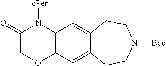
C12=C(C=C3C(=C1)CCN([Boc])CC3)N([cPen])C(=O)CO2
